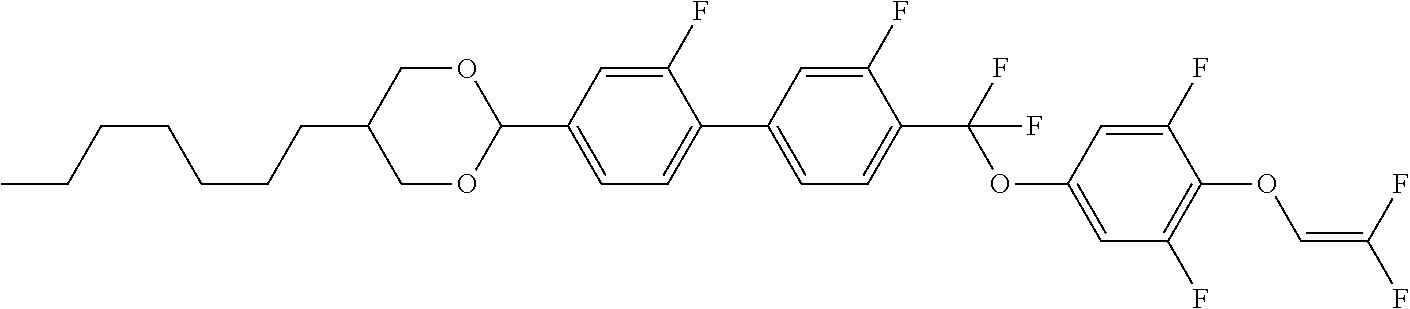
C1OC(C2=CC=C(C3=CC=C(C(F)(OC4=CC(F)=C(OC=C(F)F)C(F)=C4)F)C(F)=C3)C(F)=C2)OCC1CCCCCCC
